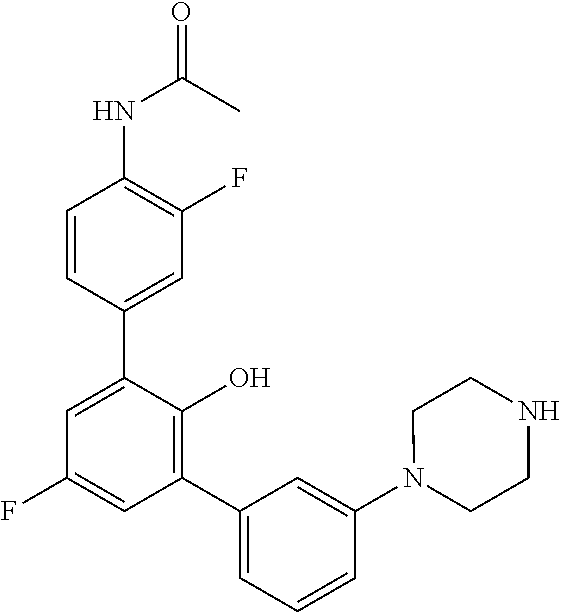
O=C(C)NC1=C(F)C=C(C2=CC(F)=CC(C3=CC=CC(N4CCNCC4)=C3)=C2O)C=C1
